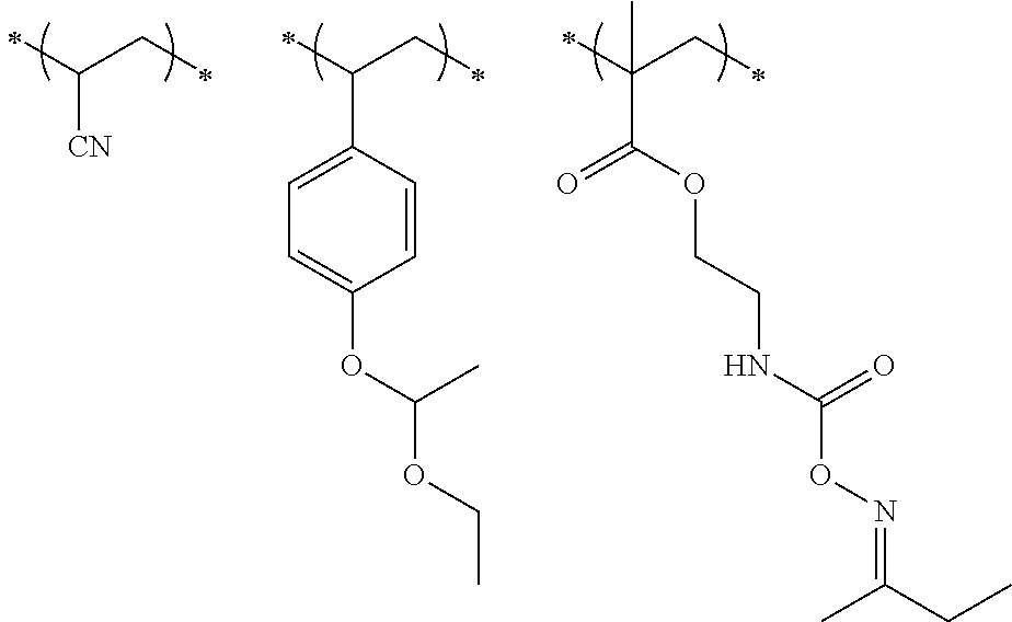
C(C1=CC=C(OC(OCC)C)C=C1)(CC)C.C([CN])(CC)C.C(C(=O)OCCNC(ON=C(CC)C)=O)(CC)(C)C
